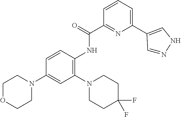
C1(C(=O)NC2=C(N3CCC(F)(F)CC3)C=C(N3CCOCC3)C=C2)=NC(C2=CNN=C2)=CC=C1
